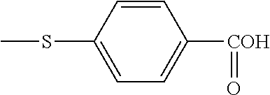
C1=CC(SC)=CC=C1[COH]=O
